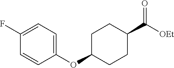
C1(OC2CCC(C([OEt])=O)CC2)=CC=C(F)C=C1
